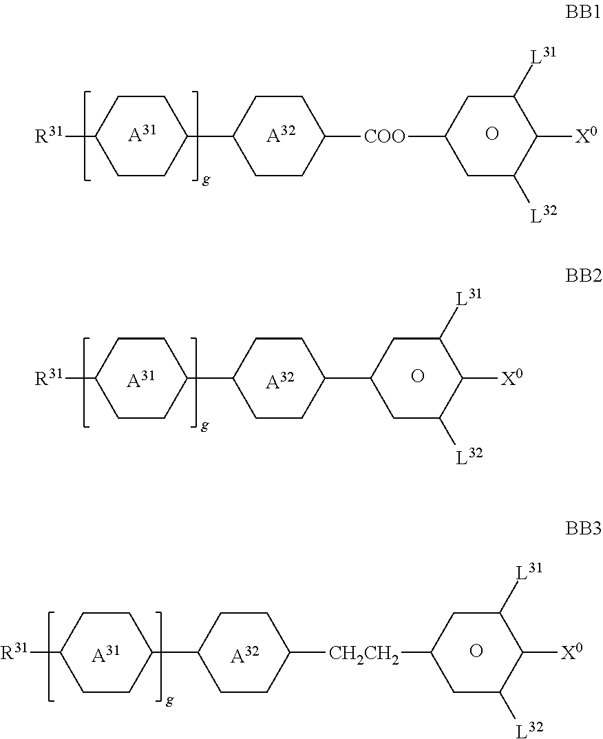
[R31]C1CCC(C2CCC([COO]C3CC([L32])C([X0])C([L31])C3)CC2)CC1.[A32].[A31].O.[A32].[A31].O.[R31]C1CCC(C2CCC(C3CC([L32])C([X0])C([L31])C3)CC2)CC1.[A32].[A31].O.[R31]C1CCC(C2CCC([CH2CH2]C3CC([L32])C([X0])C([L31])C3)CC2)CC1
